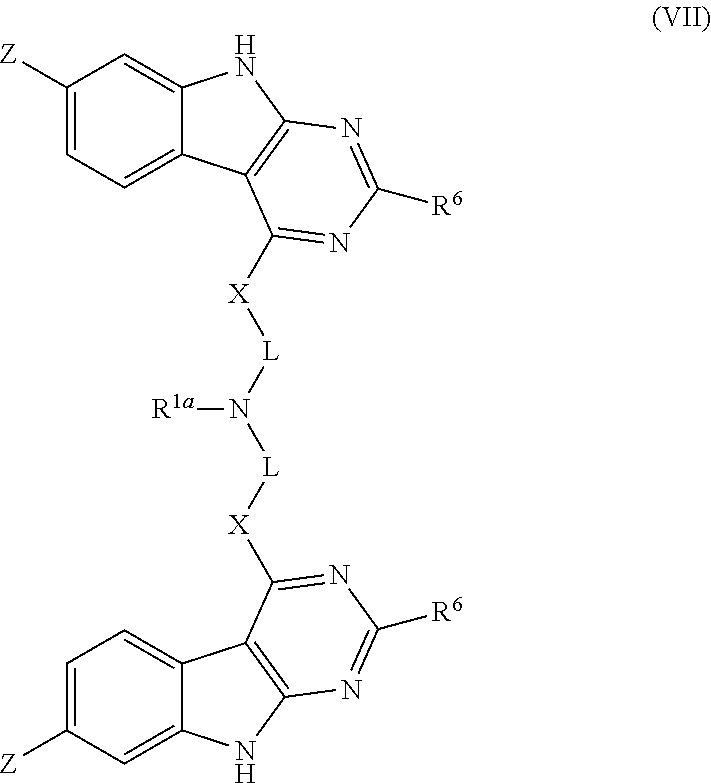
C1([Z])=CC=C2C(=C1)NC1=C2C([X][L]N([L][X]C2=NC([R6])=NC3=C2C2=CC=C([Z])C=C2N3)[R1a])=NC([R6])=N1
